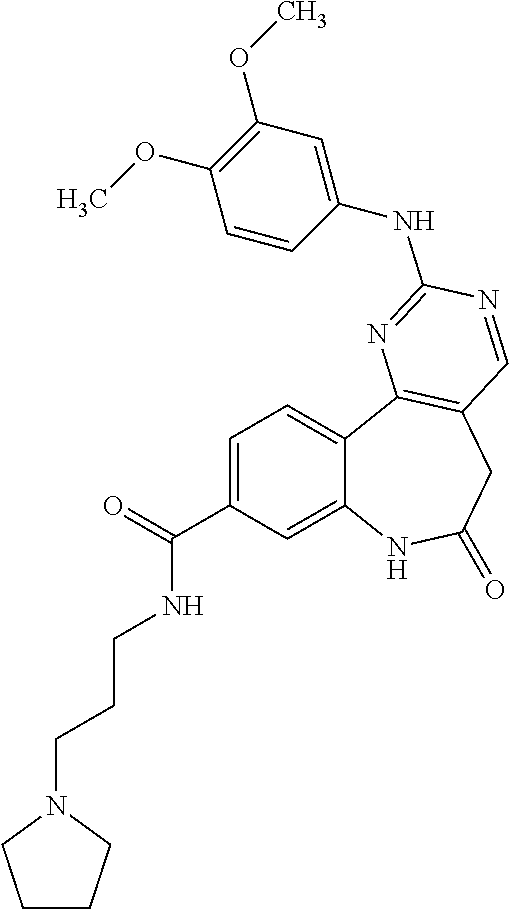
C1=C(C(=O)NCCCN2CCCC2)C=C2C(=C1)C1=C(CC(=O)N2)C=NC(NC2=CC(OC)=C(OC)C=C2)=N1
